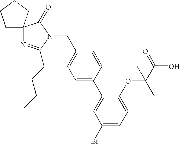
C12(N=C(CCCC)N(CC3=CC=C(C4=CC(Br)=CC=C4OC(C(=O)O)(C)C)C=C3)C1=O)CCCC2
